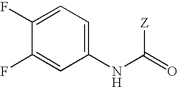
C1(F)=CC=C(NC(=O)[Z])C=C1F
